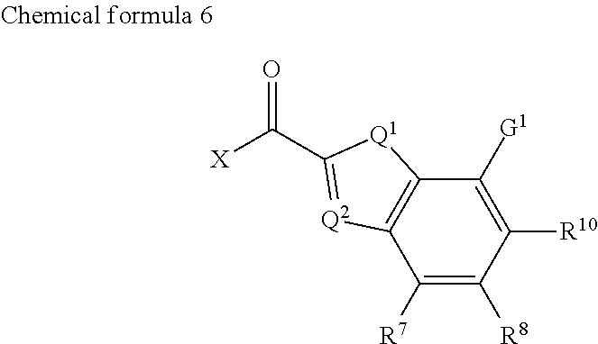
C1([G1])=C([R10])C([R8])=C([R7])C2=C1[Q1]C(C([X])=O)=[Q2]2
